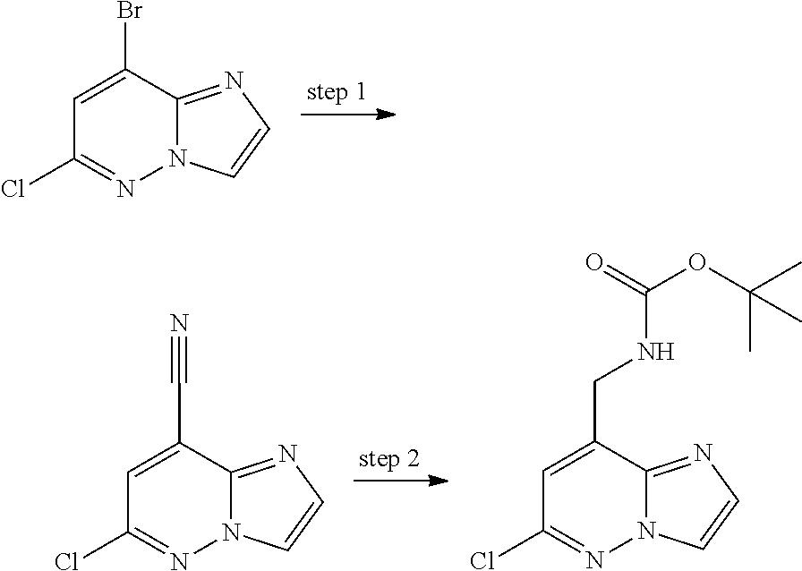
C1=C(Br)C2=NC=CN2N=C1Cl.C1=C(C#N)C2=NC=CN2N=C1Cl.C1=C(CNC(OC(C)(C)C)=O)C2=NC=CN2N=C1Cl
